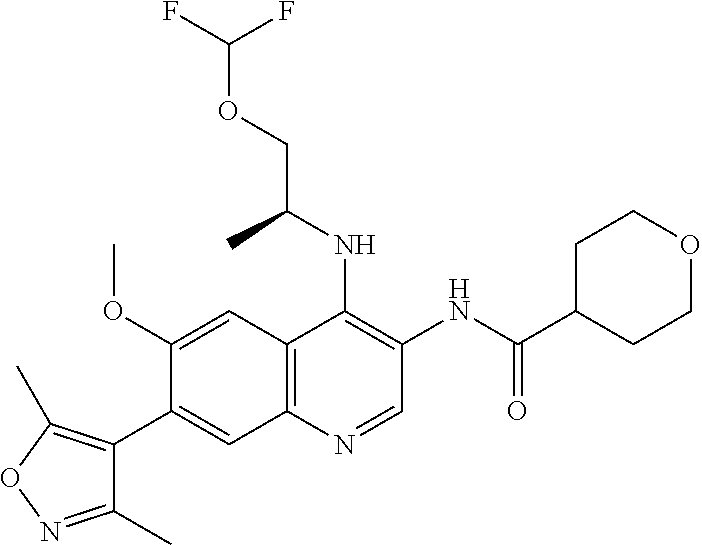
C1(OC)=CC2=C(C=C1C1=C(C)ON=C1C)N=CC(NC(C1CCOCC1)=O)=C2NC(COC(F)F)C
